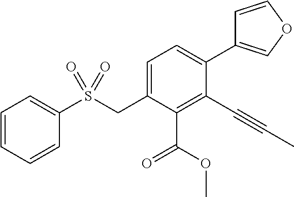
S(CC1=CC=C(C2=COC=C2)C(C#CC)=C1C(OC)=O)(=O)(=O)C1=CC=CC=C1
